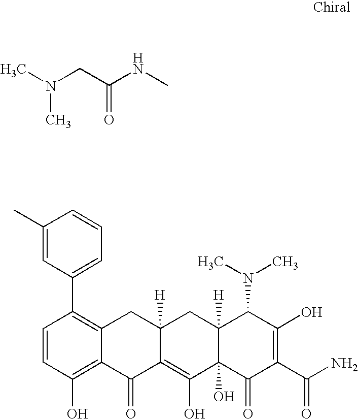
CN(CC(NC)=O)C.C1=CC(O)=C2C(=C1C1=CC=CC(C)=C1)CC1([H])C(=C(O)C3(O)C([H])(C1)C(N(C)C)C(O)=C(C(N)=O)C3=O)C2=O
